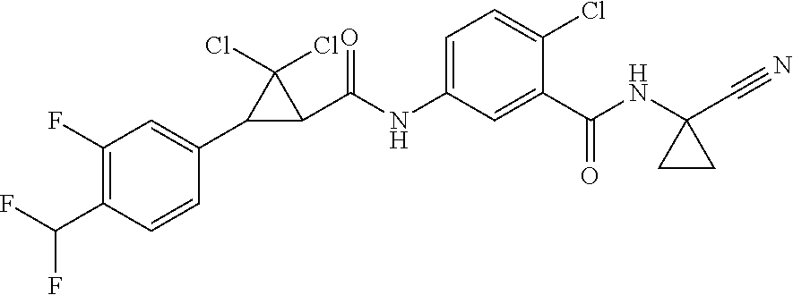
C1=CC(C2C(C(NC3=CC=C(Cl)C(C(NC4(C#N)CC4)=O)=C3)=O)C2(Cl)Cl)=CC(F)=C1C(F)F
